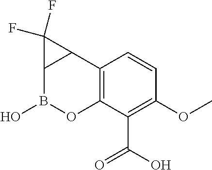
C12=C(C(C(O)=O)=C(OC)C=C1)OB(O)C1C2C1(F)F
